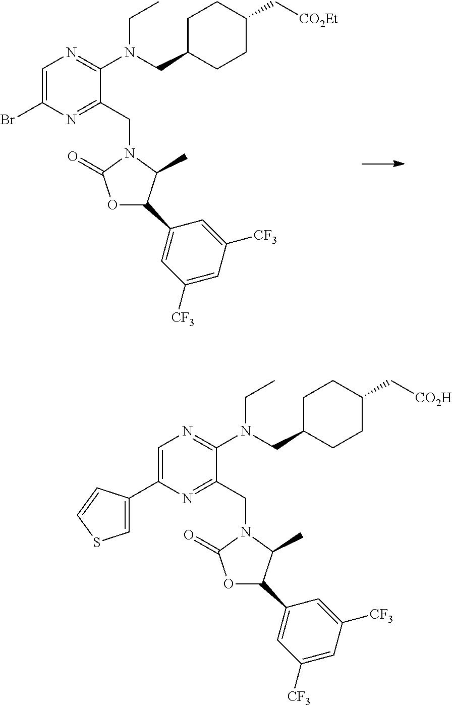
C1=C(Br)N=C(CN2C(=O)OC(C3=CC([CF3])=CC([CF3])=C3)C2C)C(N(CC2CCC(C[CO2Et])CC2)CC)=N1.C1=C(C2=CSC=C2)N=C(CN2C(=O)OC(C3=CC([CF3])=CC([CF3])=C3)C2C)C(N(CC2CCC(C[CO2H])CC2)CC)=N1
